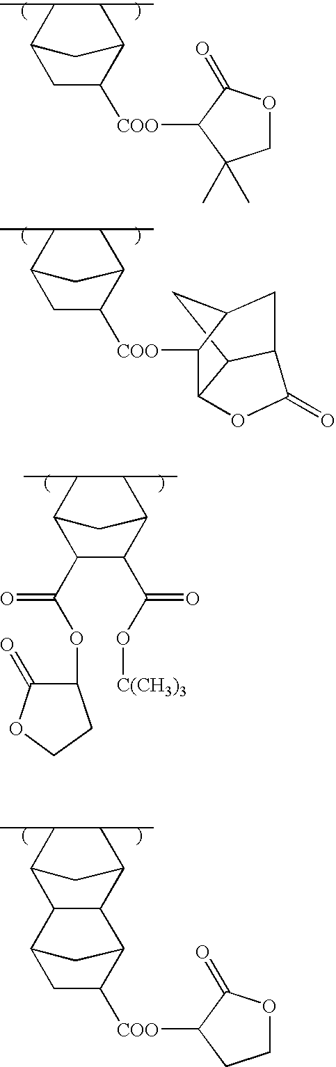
C12C(C)C(C)C(C1)CC2[COO]C1C(=O)OCC1(C)C.C12C(C)C(C)C(C1)CC2[COO]C1C2OC(=O)C3CC1CC23.C12C(C)C(C)C(C1)C(C(OC1C(=O)OCC1)=O)C2C(O[C(CH3)3])=O.C12C(C)C(C)C(C1)C1C2C2CC1CC2[COO]C1C(=O)OCC1
